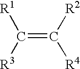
C(=C([R2])[R4])([R1])[R3]
